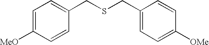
C1=C([MeO])C=CC(CSCC2=CC=C([OMe])C=C2)=C1
